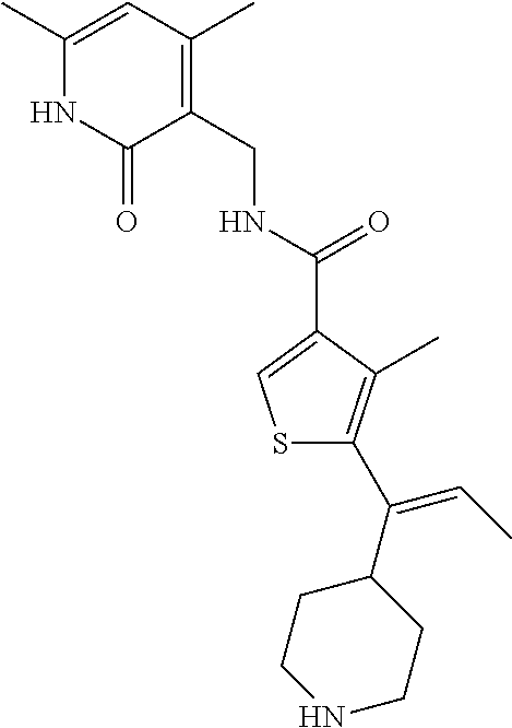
C1CC(C(C2=C(C)C(C(=O)NCC3=C(C)C=C(C)NC3=O)=CS2)=CC)CCN1
